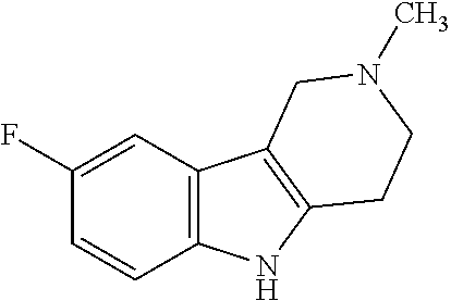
C1(F)=CC2=C(C=C1)NC1=C2CN(C)CC1
